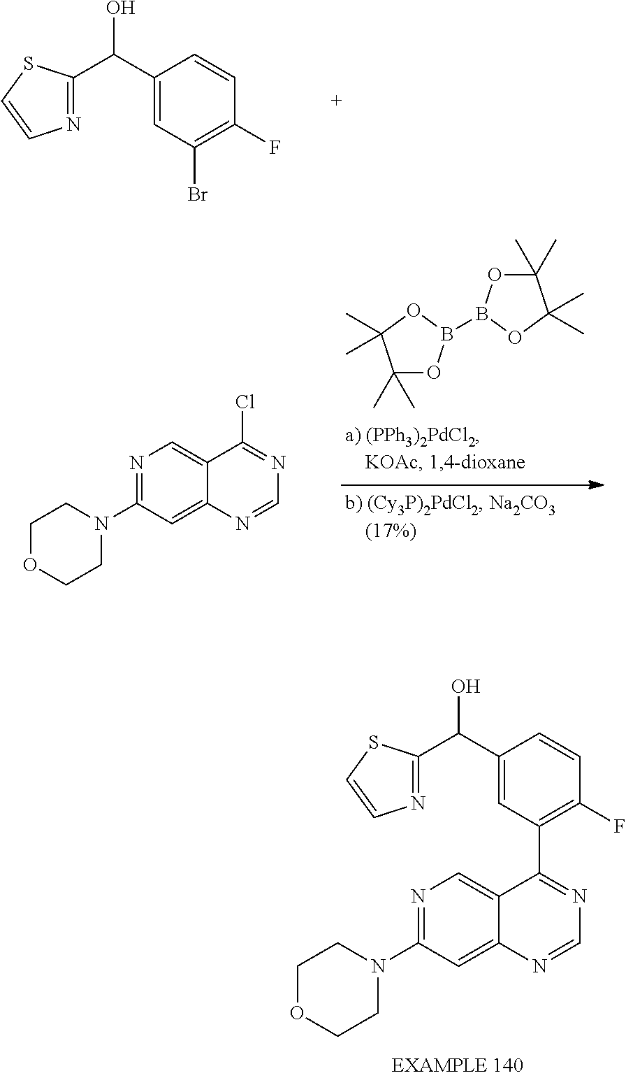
C1(C(C2=NC=CS2)O)=CC(Br)=C(F)C=C1.C1(C)(C)OB(B2OC(C)(C)C(C)(C)O2)OC1(C)C.N1=C(N2CCOCC2)C=C2C(=C1)C(Cl)=NC=N2.N1=C(N2CCOCC2)C=C2C(=C1)C(C1=C(F)C=CC(C(C3=NC=CS3)O)=C1)=NC=N2
